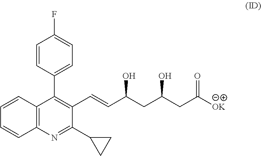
C12=C(N=C(C3CC3)C(C=CC(CC(CC([OK])=O)O)O)=C1C1=CC=C(F)C=C1)C=CC=C2
